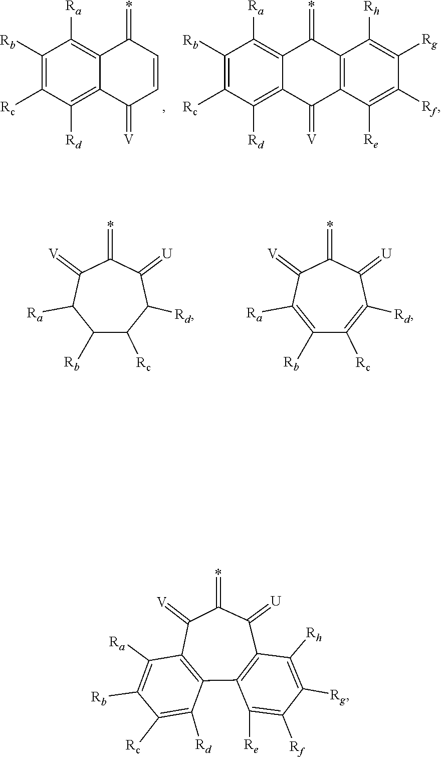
C1([Rc])=C([Rb])C([Ra])=C2C(=*)C=CC(=[V])C2=C1[Rd].C1([Rc])=C([Rb])C([Ra])=C2C(=*)C3=C(C(=[V])C2=C1[Rd])C([Re])=C([Rf])C([Rg])=C3[Rh].[Ra]C1C([Rb])C([Rc])C([Rd])C(=[U])C(=*)C1=[V].[Ra]C1=C([Rb])C([Rc])=C([Rd])C(=[U])C(=*)C1=[V].C1([Re])=C([Rf])C([Rg])=C([Rh])C2=C1C1=C(C([Ra])=C([Rb])C([Rc])=C1[Rd])C(=[V])C(=*)C2=[U]
